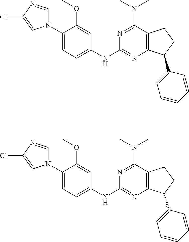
C1(N2C=NC(Cl)=C2)=CC=C(NC2=NC3=C(C(N(C)C)=N2)CCC3C2=CC=CC=C2)C=C1OC.C1(N2C=NC(Cl)=C2)=CC=C(NC2=NC3=C(C(N(C)C)=N2)CCC3C2=CC=CC=C2)C=C1OC
